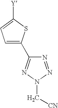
C1=C(C2=NN(C[CN])N=N2)SC([Y])=C1
